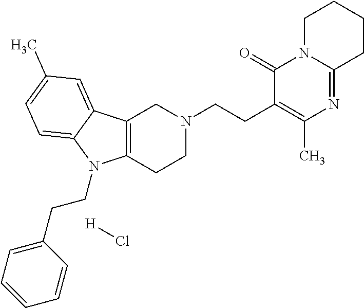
C12=C(C3=CC(C)=CC=C3N1CCC1=CC=CC=C1)CN(CCC1=C(C)N=C3N(C1=O)CCCC3)CC2.[H]Cl
